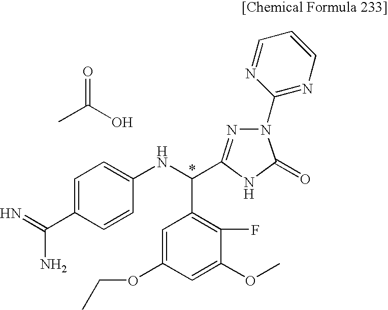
C1=C(C(=N)N)C=CC(NC(C2=C(F)C(OC)=CC(OCC)=C2)C2=NN(C3=NC=CC=N3)C(=O)N2)=C1.CC(=O)O
